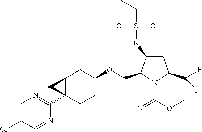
C12C(C3=NC=C(Cl)C=N3)(CCC(OCC3N(C(OC)=O)C(C(F)F)CC3NS(CC)(=O)=O)C1)C2
